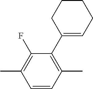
C1(C)=C(F)C(C2=CCCCC2)=C(C)C=C1
